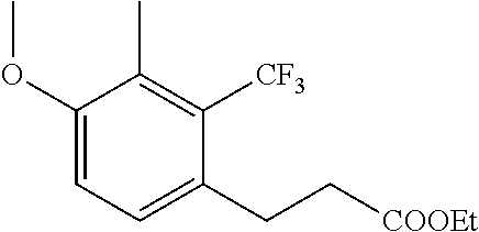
C1(OC)=CC=C(CC[COOEt])C([CF3])=C1C
